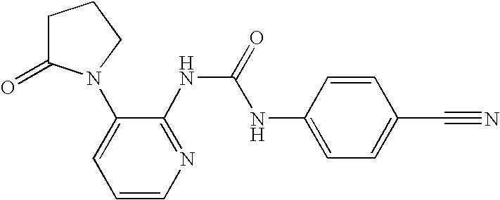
C1=CN=C(NC(=O)NC2=CC=C(C#N)C=C2)C(N2C(=O)CCC2)=C1
